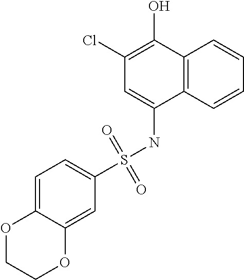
C1=C(S(NC2=CC(Cl)=C(O)C3=C2C=CC=C3)(=O)=O)C=C2C(=C1)OCCO2
